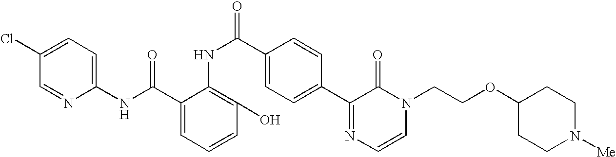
C1(Cl)=CC=C(NC(C2=CC=CC(O)=C2NC(=O)C2=CC=C(C3=NC=CN(CCOC4CCN([Me])CC4)C3=O)C=C2)=O)N=C1
